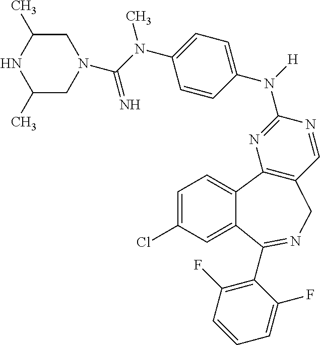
N1(C(N(C2=CC=C(N([H])C3=NC4=C(C=N3)CN=C(C3=C(F)C=CC=C3F)C3=CC(Cl)=CC=C43)C=C2)C)=N)CC(C)NC(C)C1
